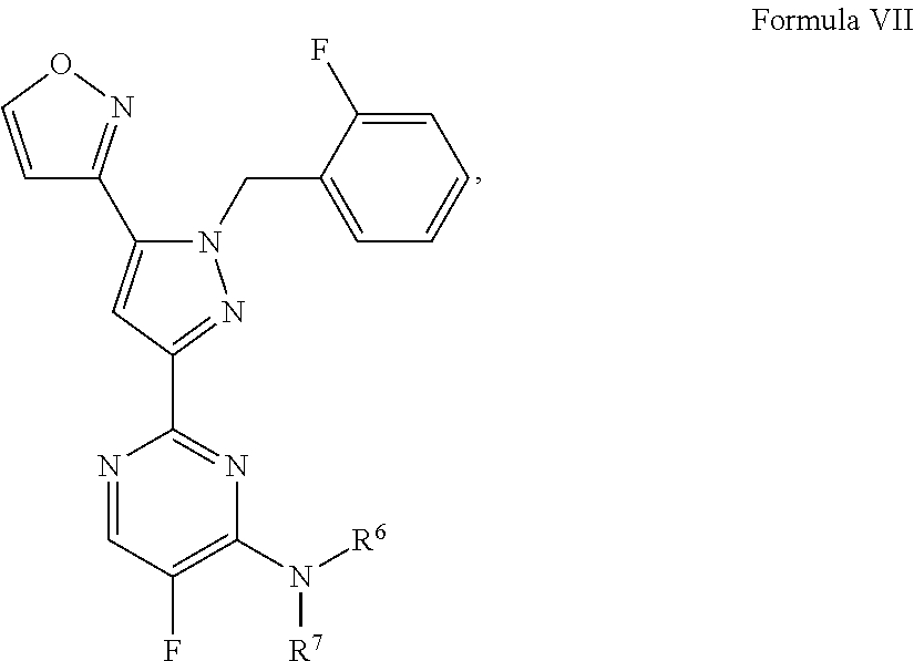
N1(CC2=CC=CC=C2F)C(C2=NOC=C2)=CC(C2=NC(N([R7])[R6])=C(F)C=N2)=N1
